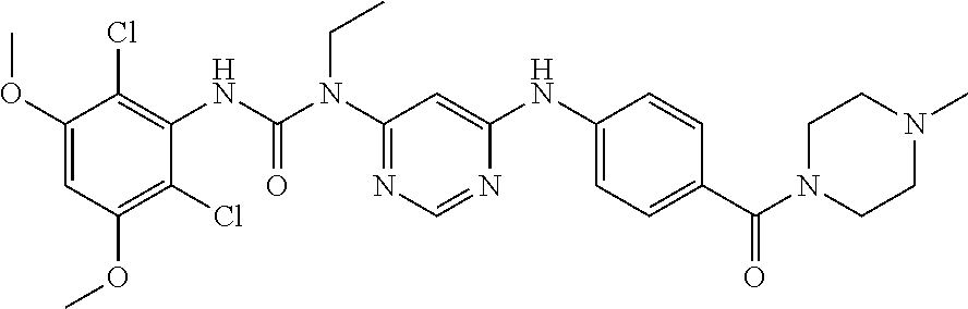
C1(OC)=CC(OC)=C(Cl)C(NC(N(C2=NC=NC(NC3=CC=C(C(N4CCN(C)CC4)=O)C=C3)=C2)CC)=O)=C1Cl
